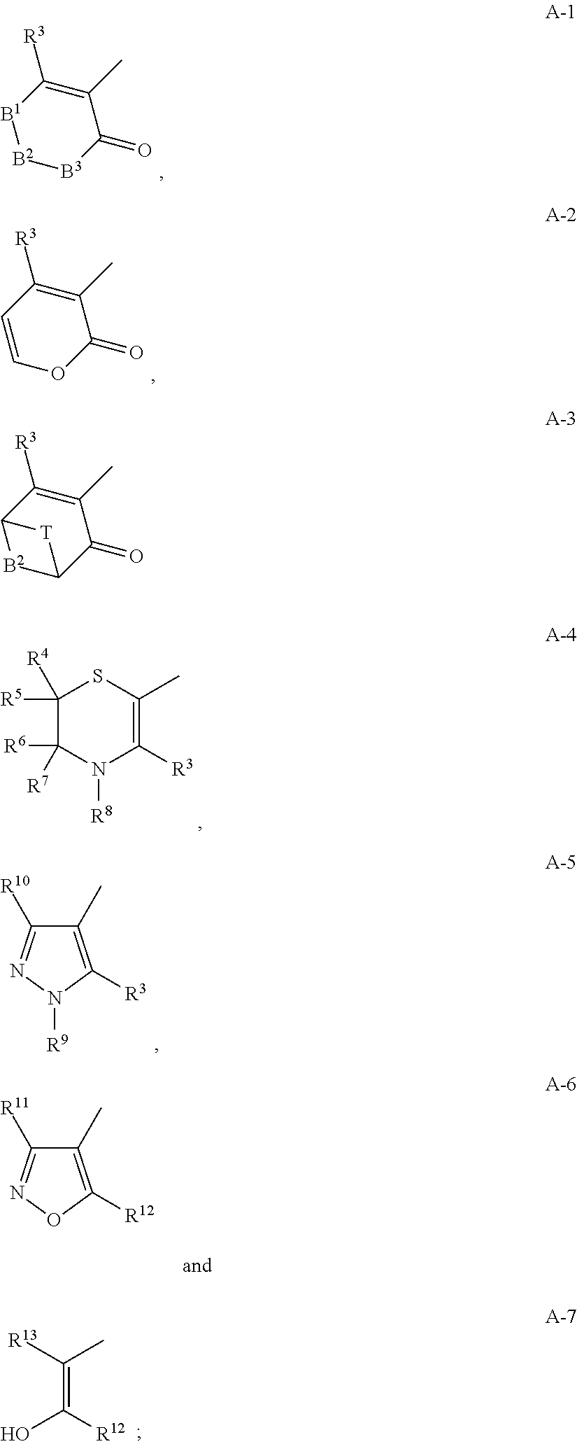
C1([R3])=C(C)C(=O)[B3][B2][B1]1.C1([R3])=C(C)C(=O)OC=C1.C1([R4])([R5])C([R6])([R7])N([R8])C([R3])=C(C)S1.C1([R10])=NN([R9])C([R3])=C1C.C1([R11])=NOC([R12])=C1C.C(C)(=C(O)[R12])[R13].C1([R3])=C(C)C(=O)C2[B2]C1[T]2
